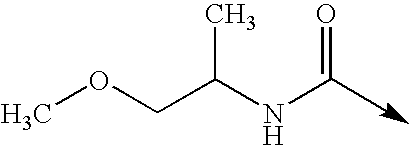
COCC(NC=O)C
